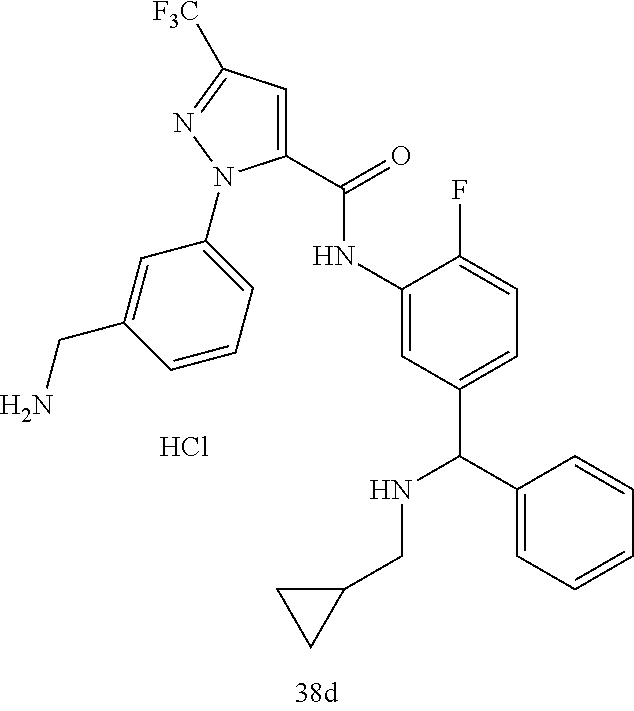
C1(C(=O)NC2=CC(C(C3=CC=CC=C3)NCC3CC3)=CC=C2F)=CC([F3C])=NN1C1=CC=CC(CN)=C1.Cl
